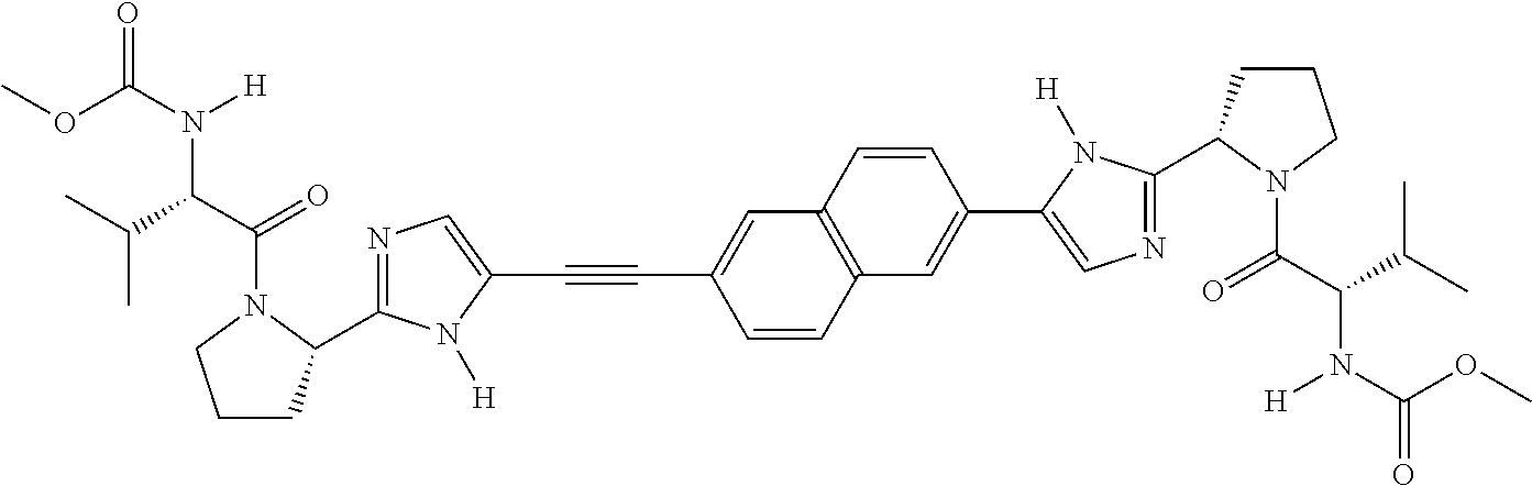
COC(N([H])C(C(=O)N1C(C2=NC=C(C#CC3=CC4=C(C=C3)C=C(C3=CN=C(C5CCCN5C(C(C(C)C)N(C(OC)=O)[H])=O)N3[H])C=C4)N2[H])CCC1)C(C)C)=O
